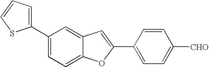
C12=CC(C3=CC=CS3)=CC=C1OC(C1=CC=C([CHO])C=C1)=C2
